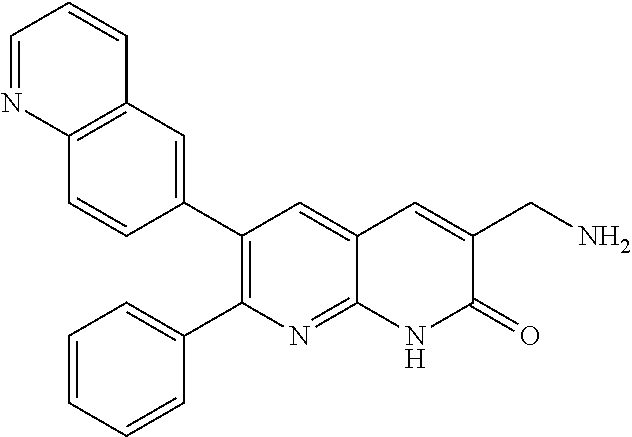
C12=C(C=C(C3=C(C4=CC=CC=C4)N=C4C(=C3)C=C(CN)C(=O)N4)C=C1)C=CC=N2
